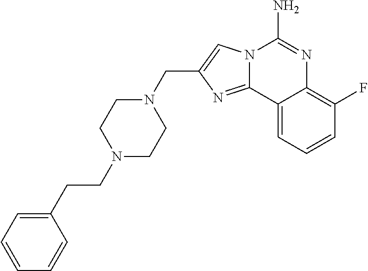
C(C1=CN2C(=N1)C1=CC=CC(F)=C1N=C2N)N1CCN(CCC2=CC=CC=C2)CC1
